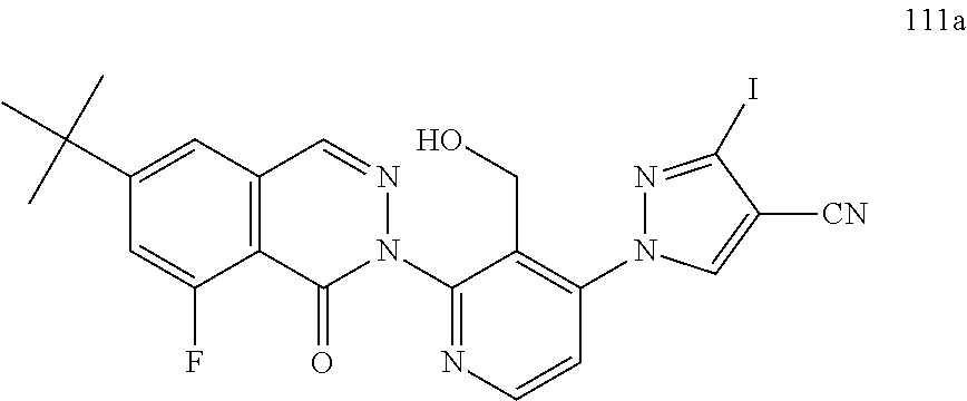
C12=C(C=C(C(C)(C)C)C=C1F)C=NN(C1=NC=CC(N3N=C(I)C([CN])=C3)=C1CO)C2=O
